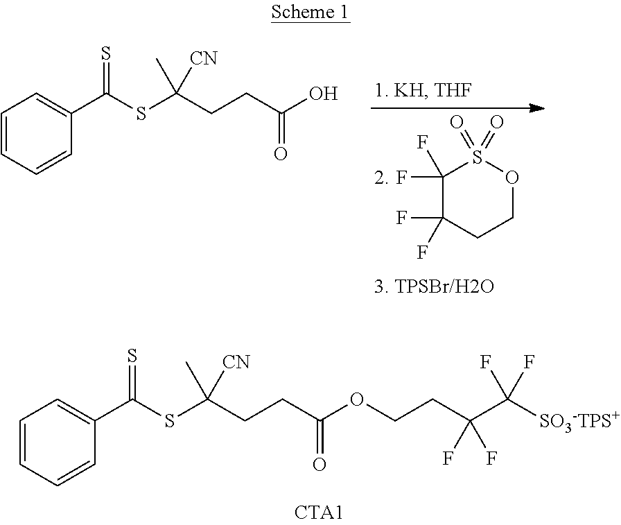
C1=CC=CC(C(SC(CCC(OCCC(C([SO3-TPS+])(F)F)(F)F)=O)(C)[CN])=S)=C1.C1(F)(F)C(F)(F)CCOS1(=O)=O.C1=CC=CC(C(SC(CCC(O)=O)(C)[CN])=S)=C1
